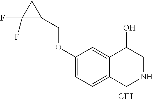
C1(OCC2CC2(F)F)=CC=C2C(=C1)C(O)CNC2.[CIH]
